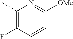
C1(C)=C(F)C=CC([OMe])=N1
